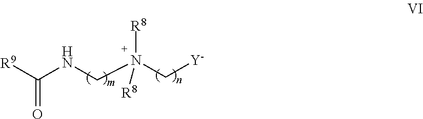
C(N(C[Y])([R8])[R8])NC([R9])=O
